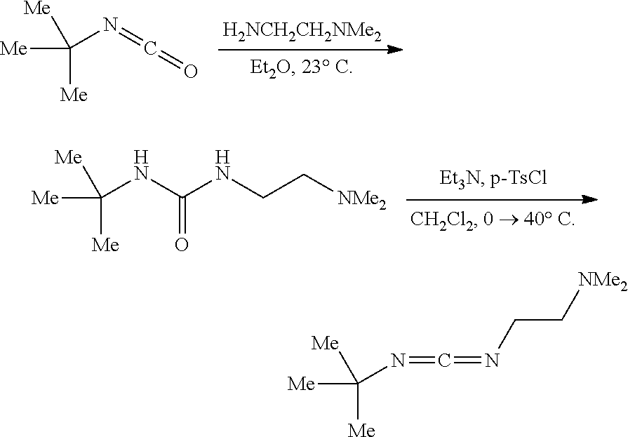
[H2NCH2CH2NMe2].[Me]C([Me])([Me])N=C=O.[Me]C([Me])([Me])NC(NCC[NMe2])=O.[Me]C([Me])([Me])N=C=NCC[NMe2]
